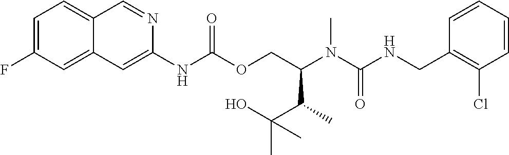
C1=CC(CNC(N(C(COC(NC2=CC3=CC(F)=CC=C3C=N2)=O)C(C(C)(O)C)C)C)=O)=C(Cl)C=C1
